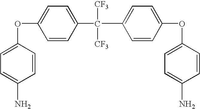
C1(C([CF3])([CF3])C2=CC=C(OC3=CC=C(N)C=C3)C=C2)=CC=C(OC2=CC=C(N)C=C2)C=C1
